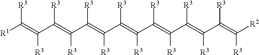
[R1]C(=C(C(=C(C(=C(C(=C(C(=C(C(=C(C(=C([R2])[R3])[R3])[R3])[R3])[R3])[R3])[R3])[R3])[R3])[R3])[R3])[R3])[R3])[R3]
